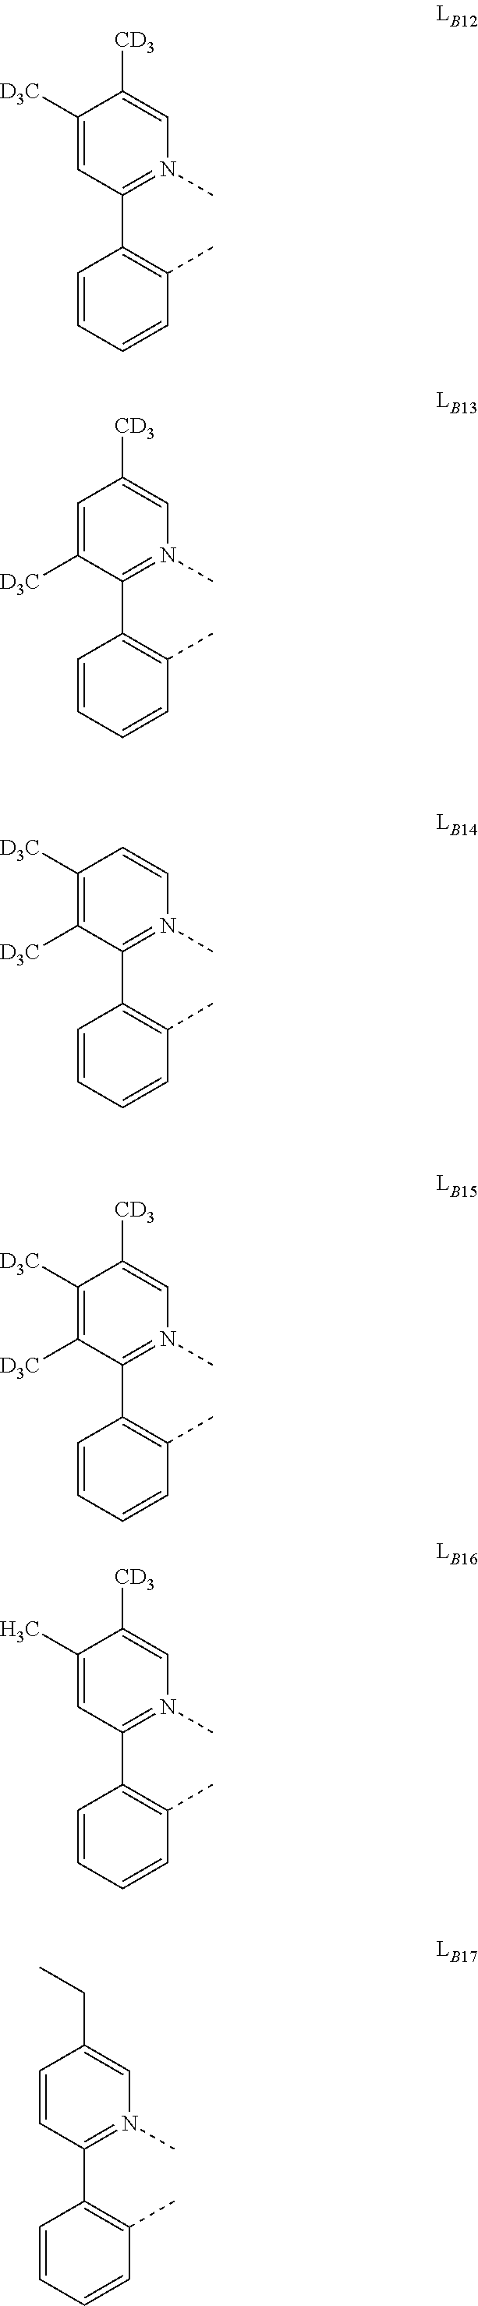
C1([D3C])=CC(C2=C(C)C=CC=C2)=N(C)C=C1[CD3].C1=C([D3C])C(C2=C(C)C=CC=C2)=N(C)C=C1[CD3].C1([D3C])=C([D3C])C(C2=C(C)C=CC=C2)=N(C)C=C1.C1([D3C])=C([D3C])C(C2=C(C)C=CC=C2)=N(C)C=C1[CD3].C1(C)=CC(C2=C(C)C=CC=C2)=N(C)C=C1[CD3].C1=CC(C2=C(C)C=CC=C2)=N(C)C=C1CC
